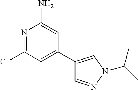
N1=C(Cl)C=C(C2=CN(C(C)C)N=C2)C=C1N
